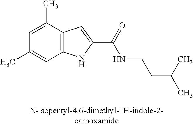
C12=C(C(C)=CC(C)=C1)C=C(C(=O)NCCC(C)C)N2
